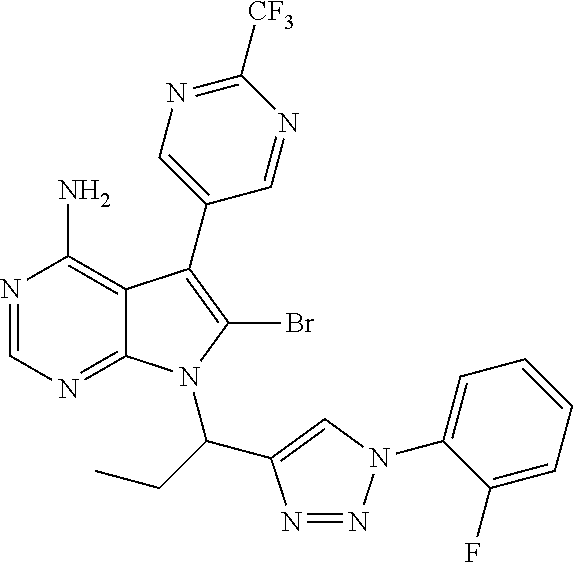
N1=CN=C2C(=C1N)C(C1=CN=C([CF3])N=C1)=C(Br)N2C(C1=CN(C2=CC=CC=C2F)N=N1)CC
